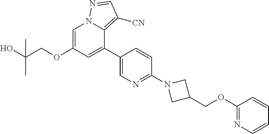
C1=C(OCC(O)(C)C)C=C(C2=CN=C(N3CC(COC4=NC=CC=C4)C3)C=C2)C2=C([CN])C=NN12
